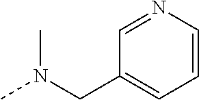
CN(CC1=CC=CN=C1)C
